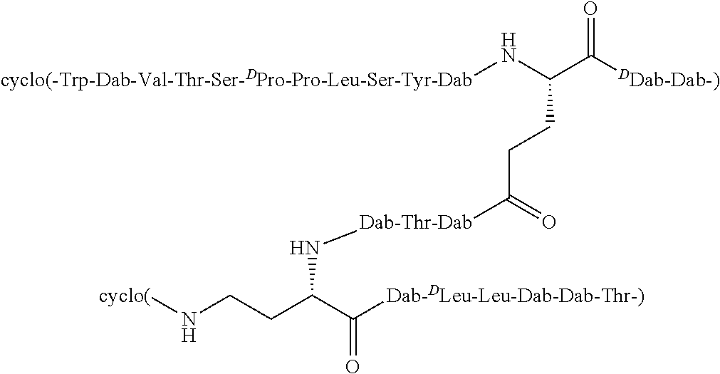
[cyclo(-Trp-Dab-Val-Thr-Ser-DPro-Pro-Leu-Ser-Tyr-Dab]NC(C([DDab-Dab-)])=O)CCC([Dab-Thr-Dab]NC(CCN[cyclo(])C([Dab-DLeu-Leu-Dab-Dab-Thr-)])=O)=O
